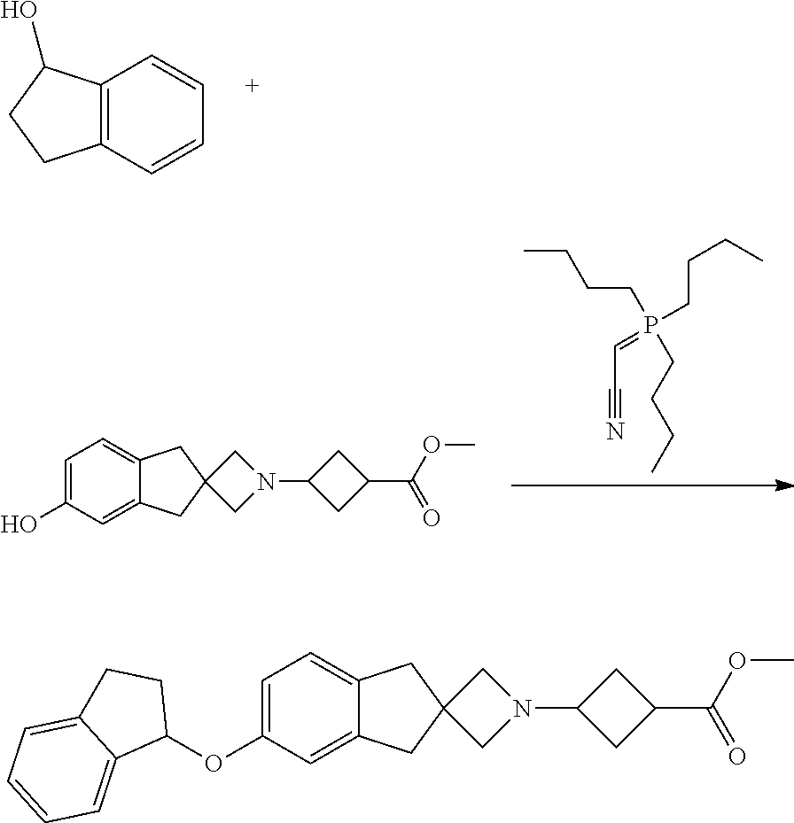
C12=C(C=CC=C1)CCC2O.CCCCP(CCCC)(CCCC)=CC#N.C1(O)=CC=C2C(=C1)CC1(C2)CN(C2CC(C(OC)=O)C2)C1.C1(OC2CCC3=CC=CC=C23)=CC=C2C(=C1)CC1(C2)CN(C2CC(C(OC)=O)C2)C1
